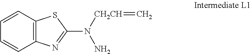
C1=CC2=C(C=C1)SC(N([CH2CH]=C)N)=N2
